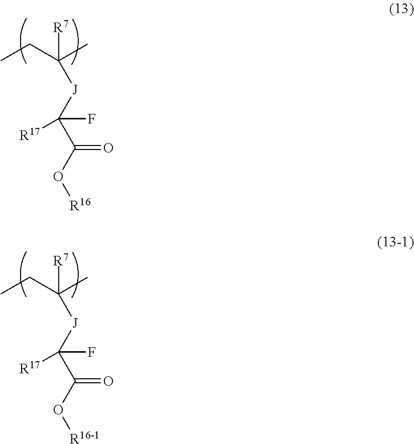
[R7]C(C)(CC)[J]C(C(O[R16])=O)(F)[R17].[R7]C(C)(CC)[J]C(C(O[R16-1])=O)(F)[R17]
